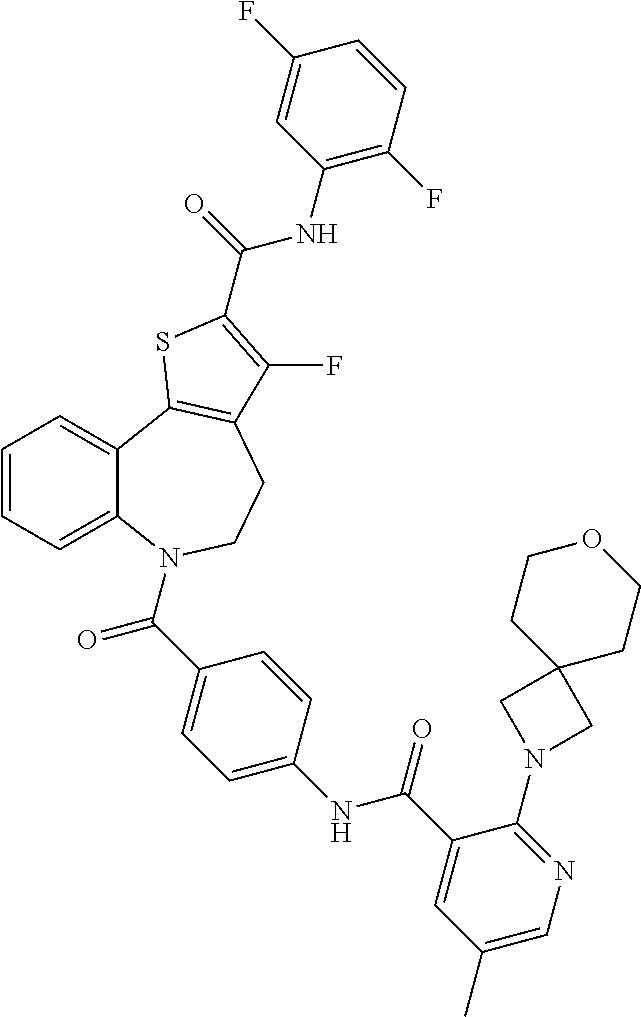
C1=CC=C2C(=C1)C1=C(CCN2C(=O)C2=CC=C(NC(=O)C3=CC(C)=CN=C3N3CC4(C3)CCOCC4)C=C2)C(F)=C(C(NC2=C(F)C=CC(F)=C2)=O)S1
